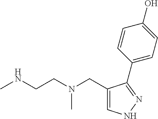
C1=C(CN(CCNC)C)C(C2=CC=C(O)C=C2)=NN1
